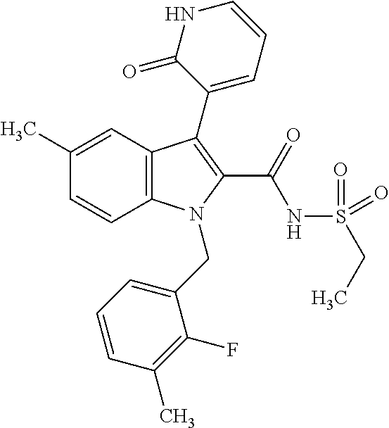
C1(C)=CC2=C(C=C1)N(CC1=CC=CC(C)=C1F)C(C(NS(CC)(=O)=O)=O)=C2C1=CC=CNC1=O
